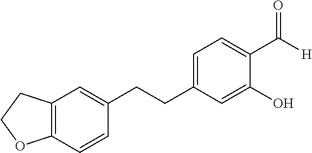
C1=C(CCC2=CC3=C(C=C2)OCC3)C=C(O)C(C(=O)[H])=C1
